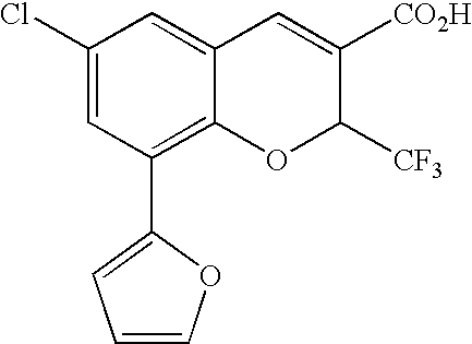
C1(Cl)=CC(C2=CC=CO2)=C2C(=C1)C=C([CO2H])C([CF3])O2
